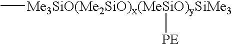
C[Me3SiO(Me2SiO)x(MeSiO)ySiMe3][PE]
